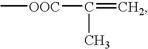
C[OOC]C(=C)C
